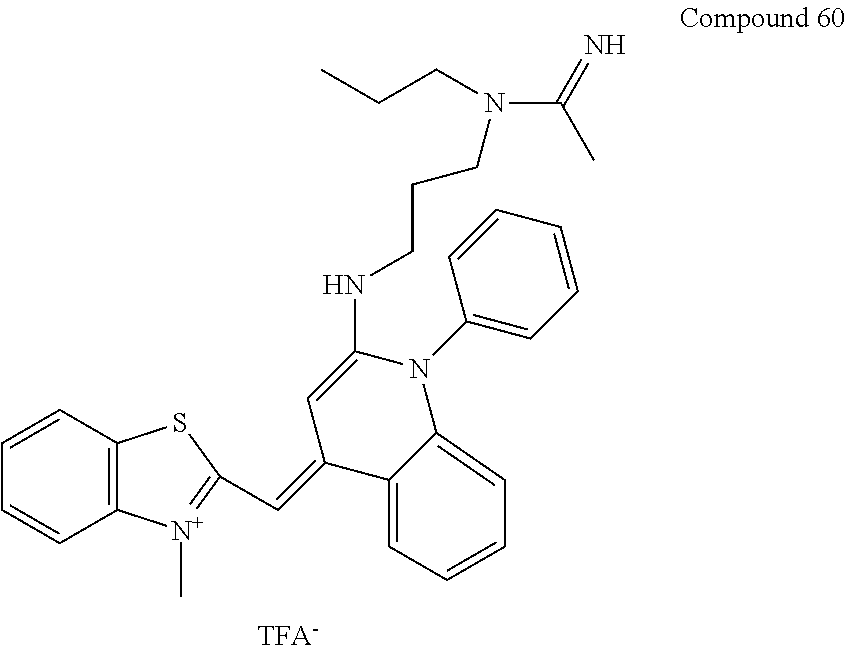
C12=C(C=CC=C1)SC(C=C1C=C(NCCCN(C(C)=N)CCC)N(C3=CC=CC=C3)C3=CC=CC=C13)=[N+]2C
